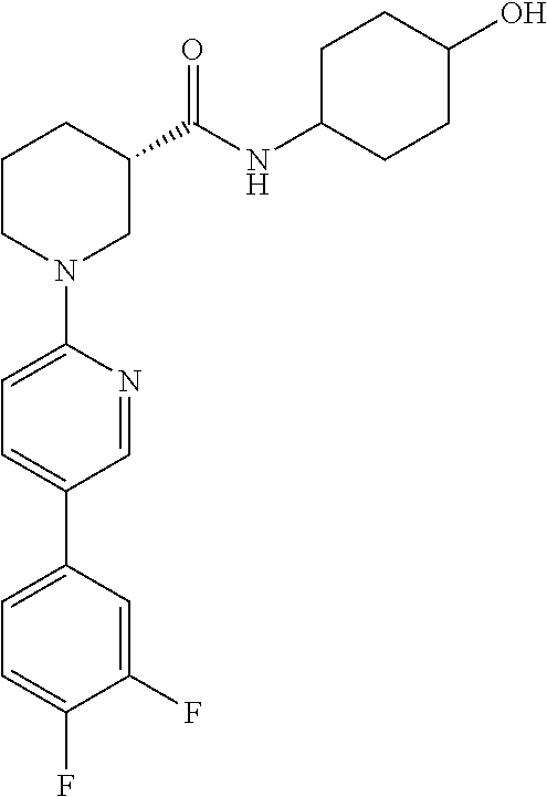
C1=NC(N2CC(C(NC3CCC(O)CC3)=O)CCC2)=CC=C1C1=CC=C(F)C(F)=C1
